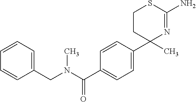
N(C(C1=CC=C(C2(C)N=C(N)SCC2)C=C1)=O)(C)CC1=CC=CC=C1
